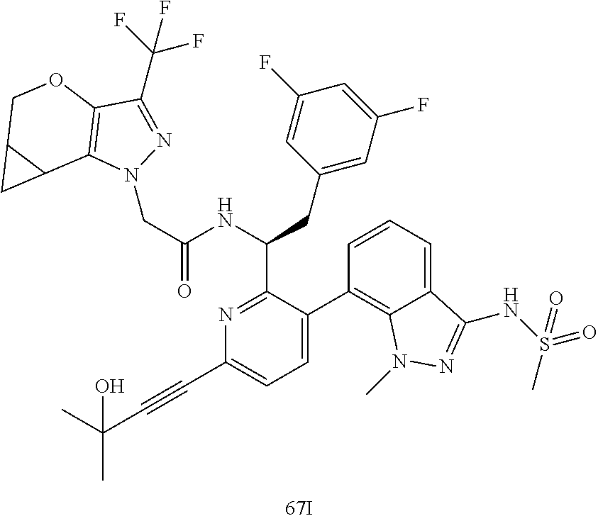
C12=CC=CC(C3=CC=C(C#CC(C)(C)O)N=C3C(NC(CN3N=C(C(F)(F)F)C4=C3C3C(CO4)C3)=O)CC3=CC(F)=CC(F)=C3)=C1N(C)N=C2NS(=O)(C)=O
